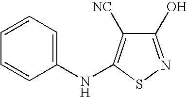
C1(O)=NSC(NC2=CC=CC=C2)=C1[NC]
